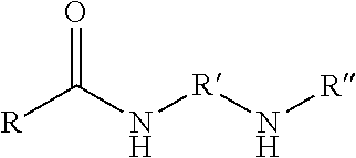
[R]C(N[R]N[R])=O
